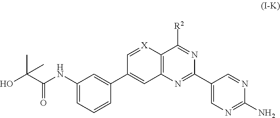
C12=C(C([R2])=NC(C3=CN=C(N)N=C3)=N1)[X]=CC(C1=CC(NC(C(C)(O)C)=O)=CC=C1)=C2
